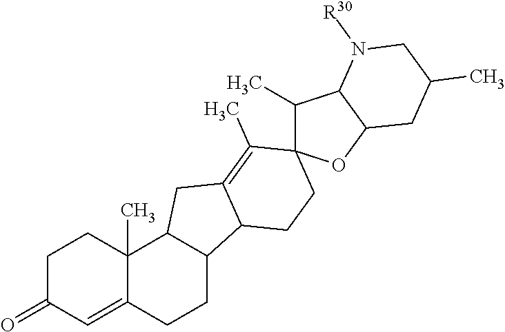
C1C(=O)C=C2C(C)(C1)C1C(CC2)C2C(=C(C)C3(CC2)C(C)C2C(O3)CC(C)CN2[R30])C1
